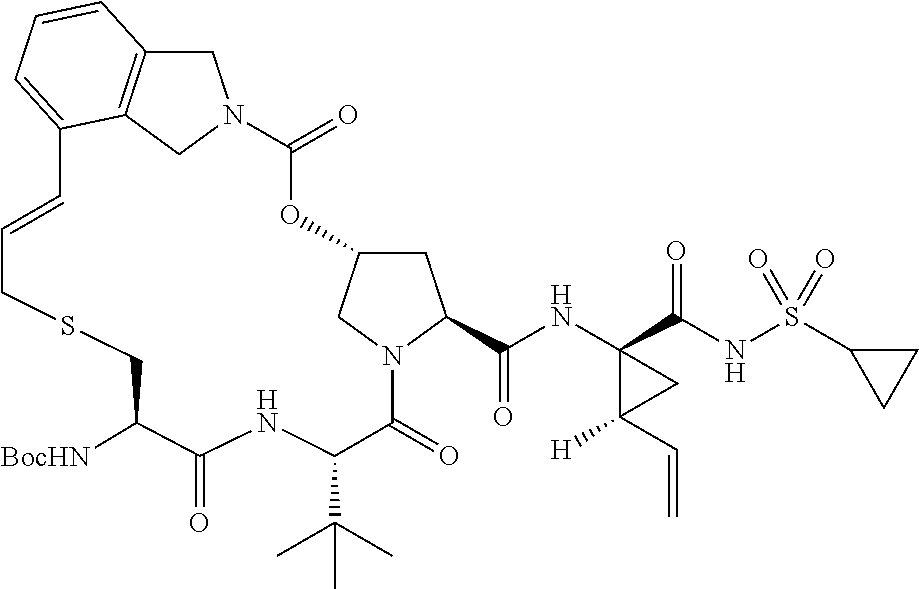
C1C2=C3CN1C(=O)OC1CC(C(NC4(C(NS(C5CC5)(=O)=O)=O)C(C=C)([H])C4)=O)N(C(=O)C(C(C)(C)C)NC(=O)C([BocHN])CSCC=CC3=CC=C2)C1
